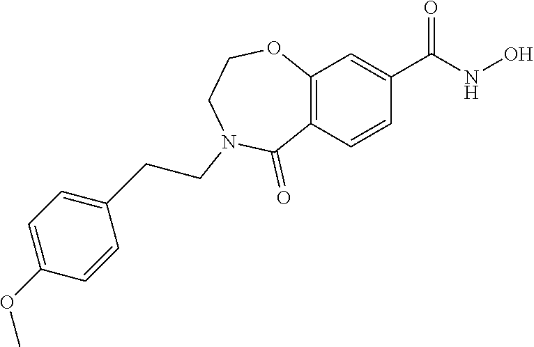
C12=C(C=CC(C(NO)=O)=C1)C(=O)N(CCC1=CC=C(OC)C=C1)CCO2
